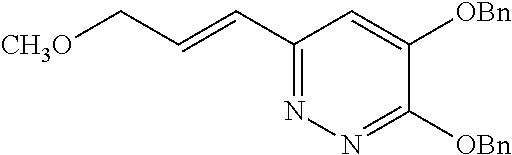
[CH3O]CC=CC1=NN=C([OBn])C([OBn])=C1
